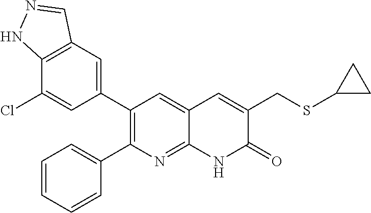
C12=C(C=C(C3=C(C4=CC=CC=C4)N=C4C(=C3)C=C(CSC3CC3)C(=O)N4)C=C1Cl)C=NN2
